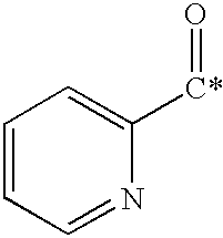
C1=CC=NC([C*]=O)=C1
